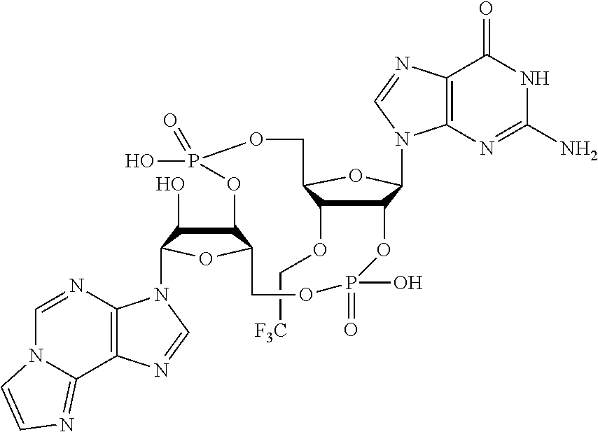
C(OC1C2C(N3C4=C(C(=O)NC(N)=N4)N=C3)OC1COP(O)(=O)OC1C(O)C(N3C4=C(C5=NC=CN5C=N4)N=C3)OC1COP(=O)(O)O2)[F3C]
